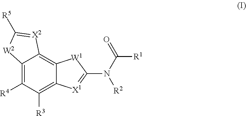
C12=C([R4])C([R3])=C3C(=C1[X2]=C([R5])[W2]2)[W1]C(N(C(=O)[R1])[R2])=[X1]3
